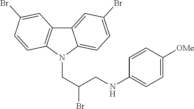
C12=CC(Br)=CC=C1N(CC(CNC1=CC=C([OMe])C=C1)Br)C1=C2C=C(Br)C=C1
